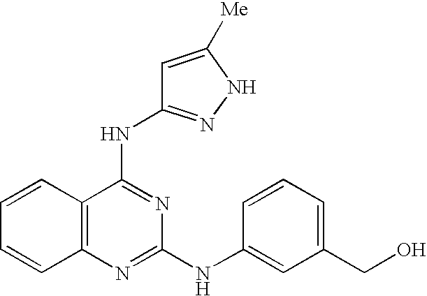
C1=CC2=C(C=C1)N=C(NC1=CC(CO)=CC=C1)N=C2NC1=NNC([Me])=C1
